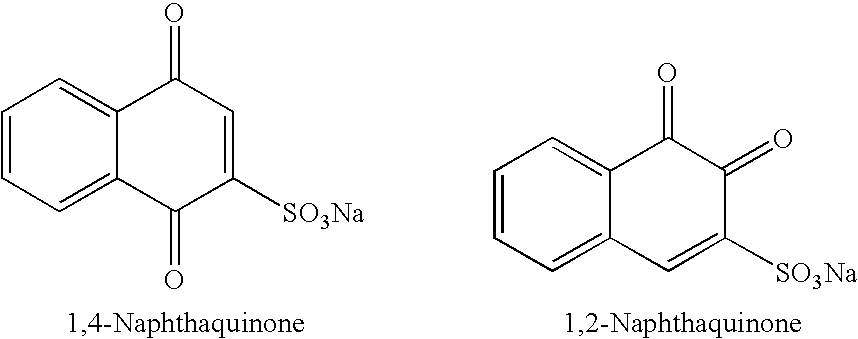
C1=CC=C2C(=C1)C(=O)C=C([SO3Na])C2=O.C1=CC=C2C(=C1)C(=O)C(=O)C([SO3Na])=C2
